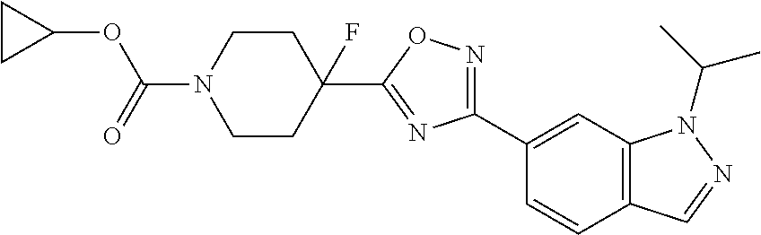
C(N1CCC(C2=NC(C3=CC4=C(C=C3)C=NN4C(C)C)=NO2)(F)CC1)(=O)OC1CC1
